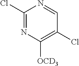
C1(Cl)=NC([OCD3])=C(Cl)C=N1
